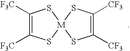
C1([F3C])=C([F3C])S[M]2(S1)SC([CF3])=C([CF3])S2
